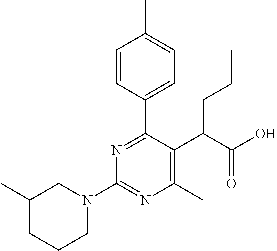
CC1CCCN(C2=NC(C)=C(C(C(O)=O)CCC)C(C3=CC=C(C)C=C3)=N2)C1
